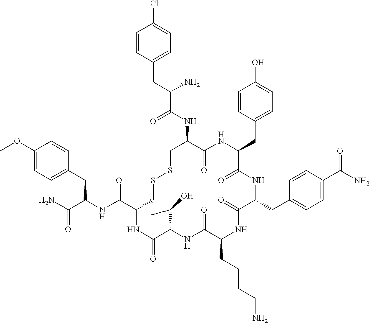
C1=CC(CC(NC(C2CSSCC(NC(C(CC3=CC=C(Cl)C=C3)N)=O)C(=O)NC(CC3=CC=C(O)C=C3)C(=O)NC(CC3=CC=C(C(N)=O)C=C3)C(=O)NC(CCCCN)C(=O)NC(C(C)O)C(=O)N2)=O)C(N)=O)=CC=C1OC
